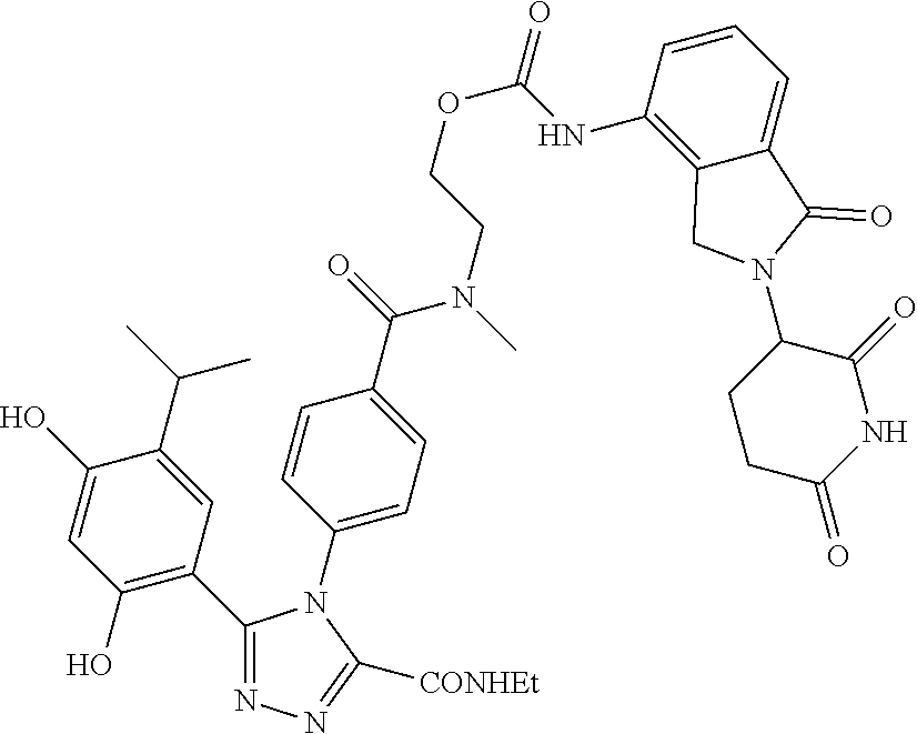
C1(C2=C(O)C=C(O)C(C(C)C)=C2)=NN=C([CONHEt])N1C1=CC=C(C(N(CCOC(NC2=C3C(=CC=C2)C(=O)N(C2CCC(=O)NC2=O)C3)=O)C)=O)C=C1
